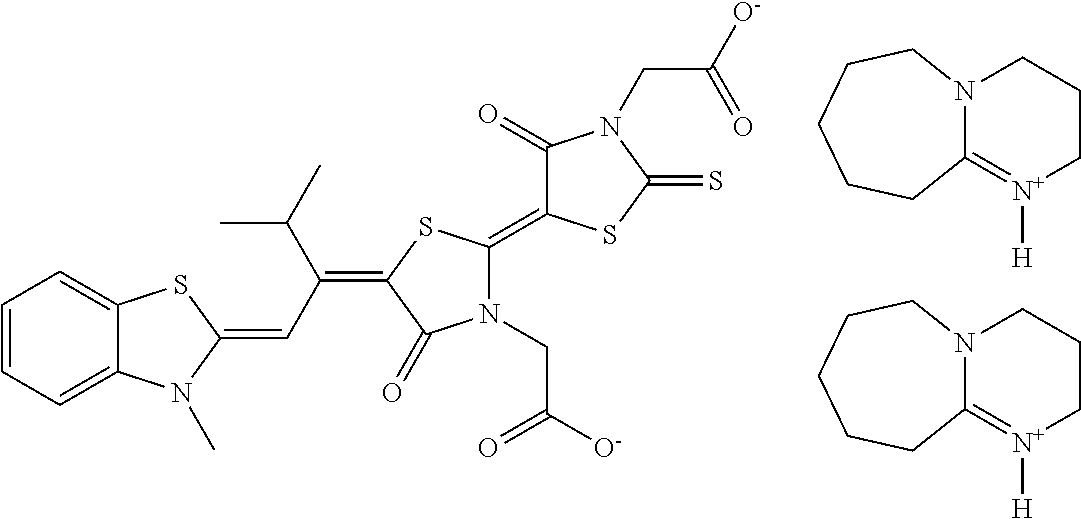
C1=CC=C2C(=C1)SC(=CC(=C1C(=O)N(CC([O-])=O)C(=C3C(=O)N(CC([O-])=O)C(=S)S3)S1)C(C)C)N2C.N12C(=[N+]([H])CCC1)CCCCC2.N12C(=[N+]([H])CCC1)CCCCC2
